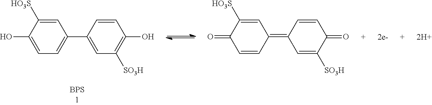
C1(C2=CC([SO3H])=C(O)C=C2)=CC=C(O)C([HO3S])=C1.C1(=C2C=C([SO3H])C(=O)C=C2)C=C([HO3S])C(=O)C=C1
